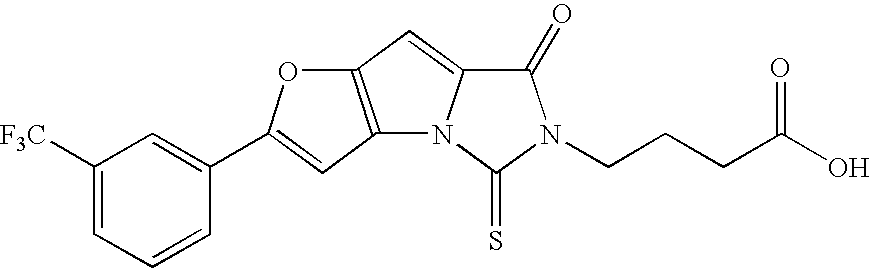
C1([F3C])=CC=CC(C2=CC3=C(C=C4N3C(=S)N(CCCC(O)=O)C4=O)O2)=C1
